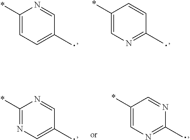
C1(*)=CC=C(C)C=N1.C1(*)=CN=C(C)C=C1.C1(*)=NC=C(C)C=N1.C1(*)=CN=C(C)N=C1
